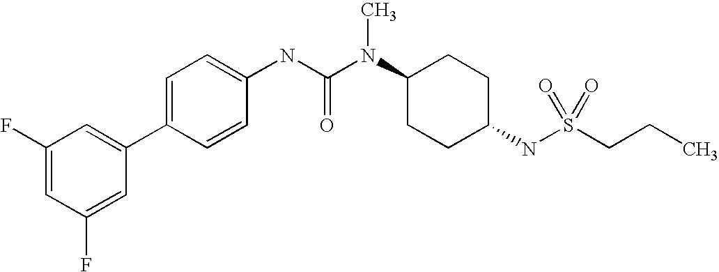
C1(F)=CC(F)=CC(C2=CC=C(NC(N(C3CCC(NS(CCC)(=O)=O)CC3)C)=O)C=C2)=C1
